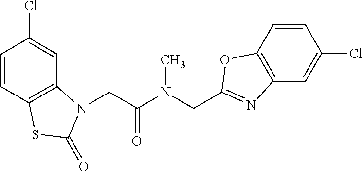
C1=CC2=C(C=C1Cl)N(CC(N(CC1=NC3=C(C=CC(Cl)=C3)O1)C)=O)C(=O)S2
